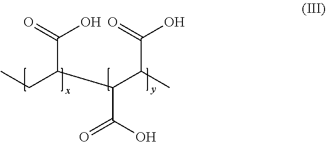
CCC(C(C(C)C(=O)O)C(O)=O)C(=O)O
